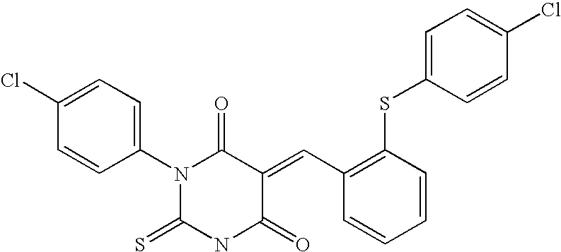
C1=C(Cl)C=CC(N2C(=S)NC(=O)C(=CC3=C(SC4=CC=C(Cl)C=C4)C=CC=C3)C2=O)=C1
